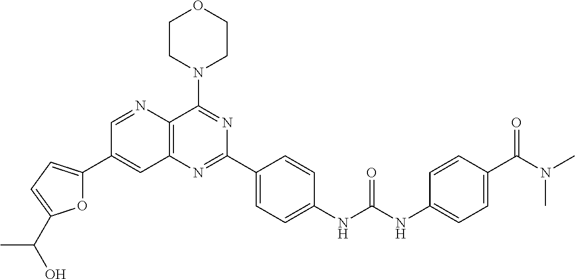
C1=NC2=C(C=C1C1=CC=C(C(O)C)O1)N=C(C1=CC=C(NC(NC3=CC=C(C(N(C)C)=O)C=C3)=O)C=C1)N=C2N1CCOCC1
